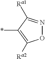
O1N=C([Ra1])C(*)=C1[Ra2]
